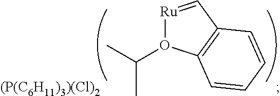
[Ru]1=CC2=C(O1C(C)C)C=CC=C2.[(P(C6H11)3)(Cl)2]
